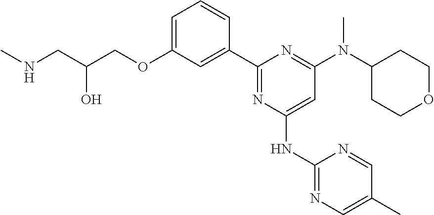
C1=C(OCC(CNC)O)C=C(C2=NC(NC3=NC=C(C)C=N3)=CC(N(C3CCOCC3)C)=N2)C=C1
